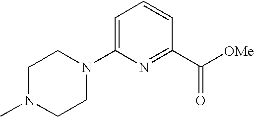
C1N(C)CCN(C2=CC=CC(C(=O)[OMe])=N2)C1
